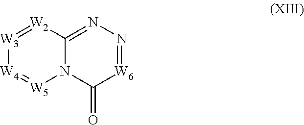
[W3]1=[W2]C2=NN=[W6]C(=O)N2[W5]=[W4]1
